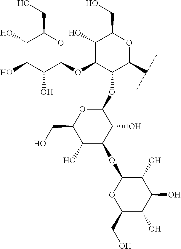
C1(O)C(O)C(O)C(OC2C(O)C(CO)OC(C(C)C)C2OC2OC(CO)C(O)C(OC3C(O)C(O)C(O)C(CO)O3)C2O)OC1CO
